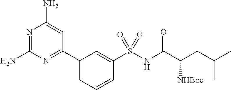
N1=C(N)N=C(C2=CC=CC(S(NC(C(CC(C)C)[NHBoc])=O)(=O)=O)=C2)C=C1N
